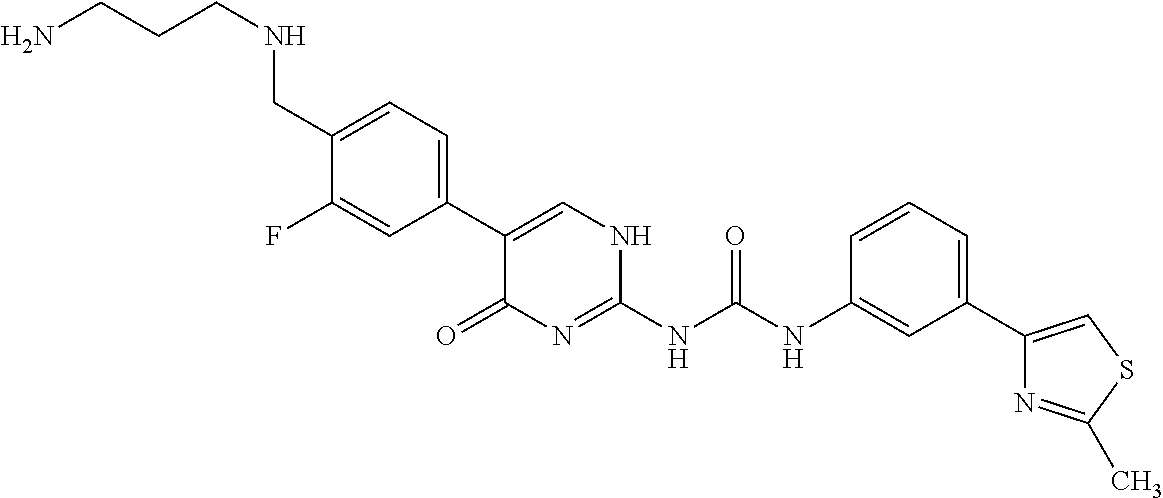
C1(C2=CC=C(CNCCCN)C(F)=C2)=CNC(NC(NC2=CC(C3=CSC(C)=N3)=CC=C2)=O)=NC1=O
